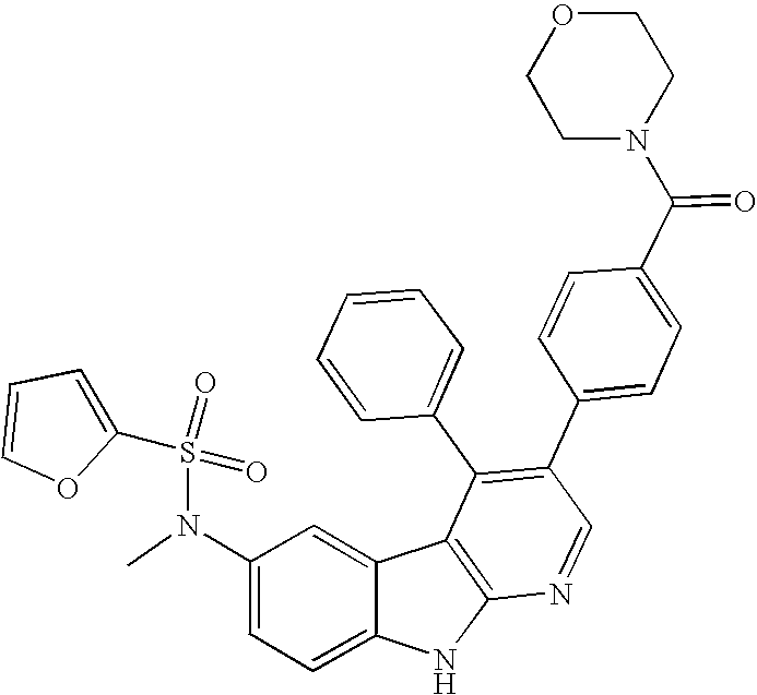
N(C1=CC=C2C(=C1)C1=C(N2)N=CC(C2=CC=C(C(N3CCOCC3)=O)C=C2)=C1C1=CC=CC=C1)(C)S(=O)(=O)C1=CC=CO1
